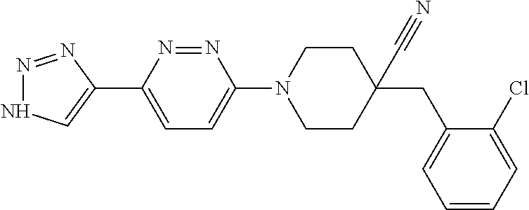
N1=NC(C2=CC=C(N3CCC(C#N)(CC4=CC=CC=C4Cl)CC3)N=N2)=CN1
